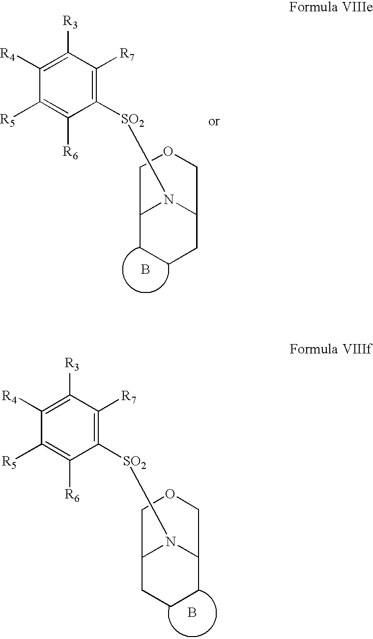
C1([R4])=C([R3])C([R7])=C([SO2]N2C3CCCC2COC3)C([R6])=C1[R5].B.C1([R4])=C([R3])C([R7])=C([SO2]N2C3CCCC2COC3)C([R6])=C1[R5].B
